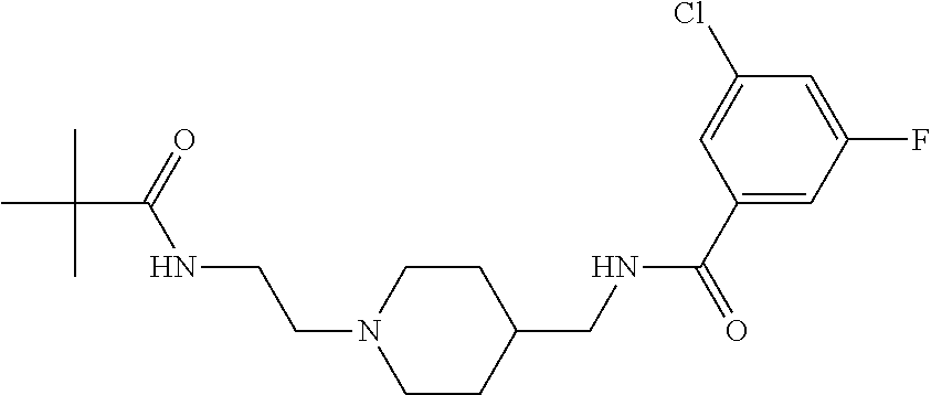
CC(C(=O)NCCN1CCC(CNC(C2=CC(F)=CC(Cl)=C2)=O)CC1)(C)C
